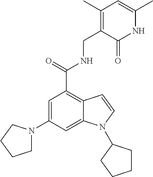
C1=C(N2CCCC2)C=C2C(=C1C(NCC1=C(C)C=C(C)NC1=O)=O)C=CN2C1CCCC1
